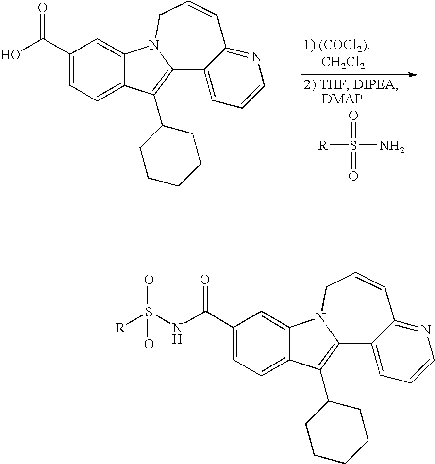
C1(C(O)=O)=CC=C2C(=C1)N1C(=C2C2CCCCC2)C2=CC=CN=C2C=CC1.[R]S(N)(=O)=O.C1(C(NS(=O)([R])=O)=O)=CC=C2C(=C1)N1C(=C2C2CCCCC2)C2=CC=CN=C2C=CC1
